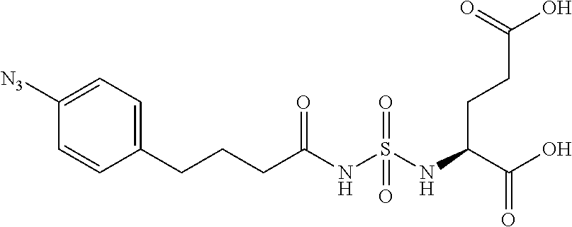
C1(CCCC(NS(NC(C(O)=O)CCC(O)=O)(=O)=O)=O)=CC=C([N3])C=C1
